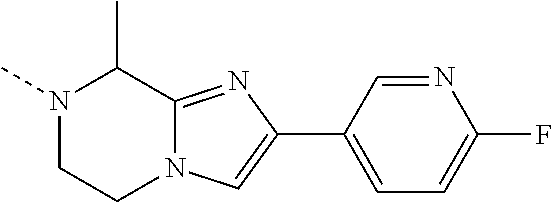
N1(C)CCN2C(=NC(C3=CC=C(F)N=C3)=C2)C1C
